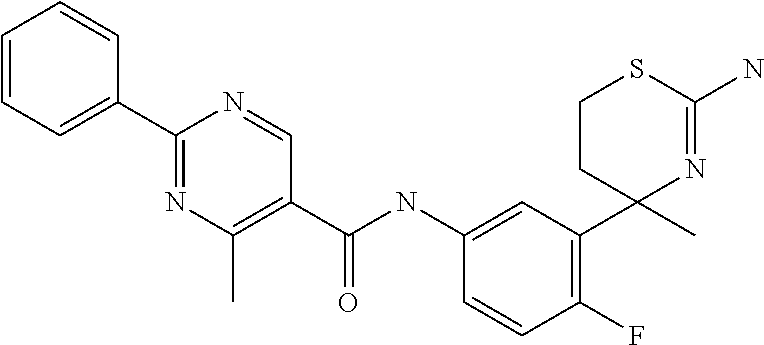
C1(NC(=O)C2=C(C)N=C(C3=CC=CC=C3)N=C2)=CC(C2(C)N=C(N)SCC2)=C(F)C=C1
